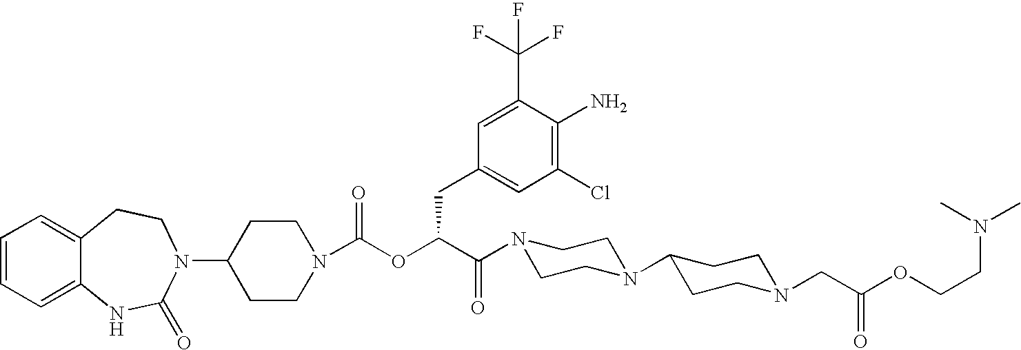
C1=CC=C2C(=C1)CCN(C1CCN(C(OC(C(N3CCN(C4CCN(CC(OCCN(C)C)=O)CC4)CC3)=O)CC3=CC(Cl)=C(N)C(C(F)(F)F)=C3)=O)CC1)C(=O)N2
